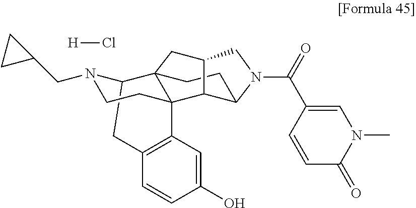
C12CC3=C(C=C(O)C=C3)C3(CCN1CC1CC1)C21CCC2C3C(C1)CN2C(=O)C1=CN(C)C(=O)C=C1.[H]Cl
